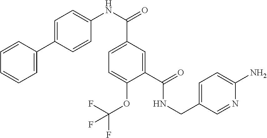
C1=CC(C2=CC=C(NC(=O)C3=CC=C(OC(F)(F)F)C(C(=O)NCC4=CC=C(N)N=C4)=C3)C=C2)=CC=C1
